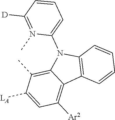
C1=C([LA])C(C)=C2C(=C1[Ar2])C1=C(N2C2=CC=CC([D])=N2C)C=CC=C1
